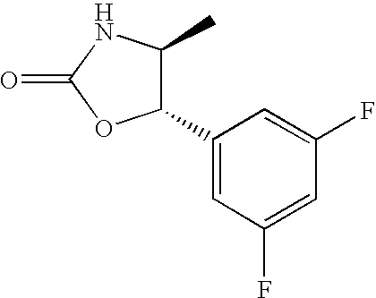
C1(C2=CC(F)=CC(F)=C2)C(C)NC(=O)O1
